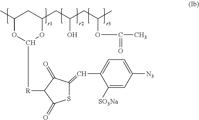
C1(C)OC([R]C2C(=O)SC(=CC3=CC=C([N3])C=C3[SO3Na])C2=O)OC(CC(CC(C)OC(C)=O)O)C1
